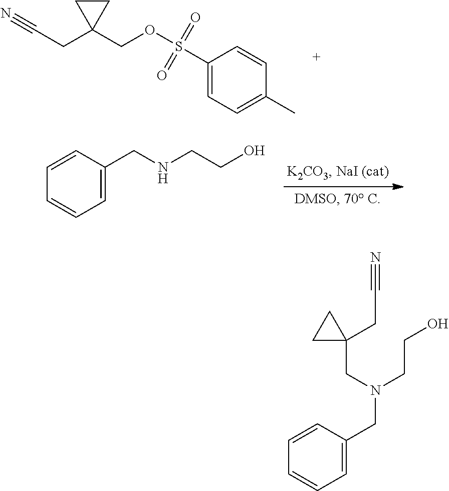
C(CC1(COS(C2=CC=C(C)C=C2)(=O)=O)CC1)#N.C1=CC=CC=C1CNCCO.C(N(CCO)CC1=CC=CC=C1)C1(CC#N)CC1
